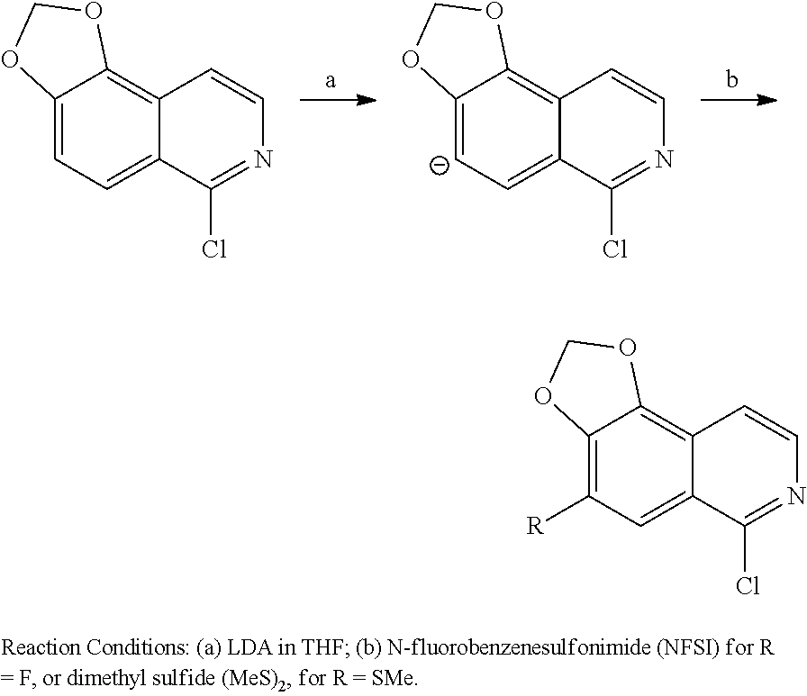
C12=CC=C3C(=C1OCO2)C=CN=C3Cl.C12=[C-]C=C3C(=C1OCO2)C=CN=C3Cl.C12=C([R])C=C3C(=C1OCO2)C=CN=C3Cl
